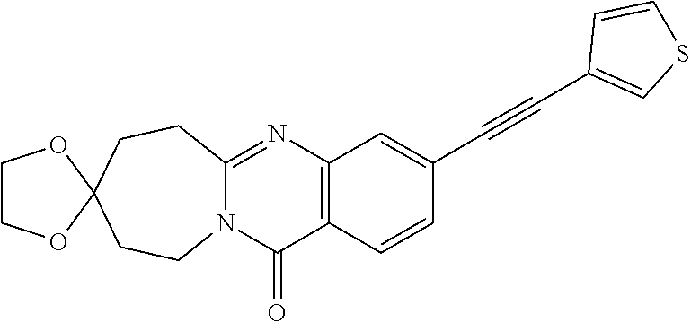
N12C(=NC3=C(C1=O)C=CC(C#CC1=CSC=C1)=C3)CCC1(CC2)OCCO1
